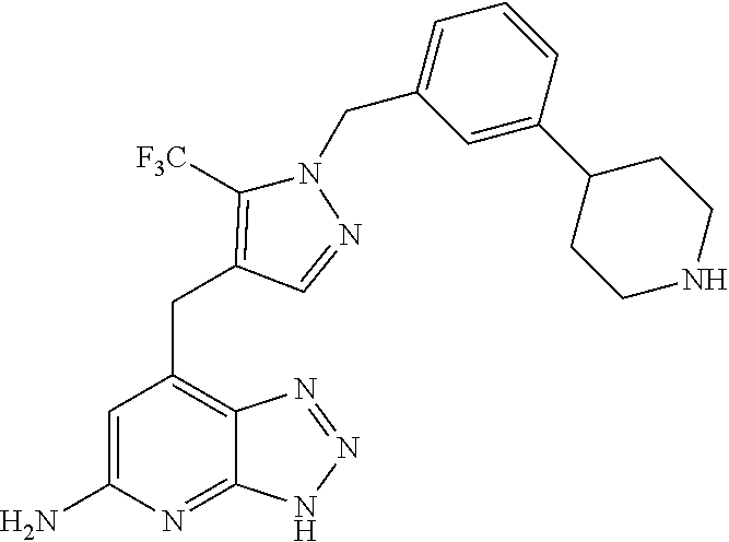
C1=C(N)N=C2C(=C1CC1=C([F3C])N(CC3=CC=CC(C4CCNCC4)=C3)N=C1)N=NN2
